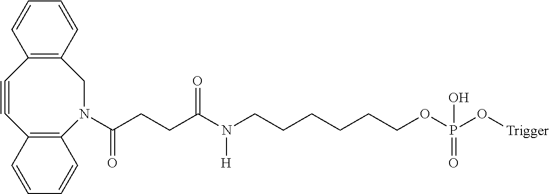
C12=C(N(C(CCC(N(CCCCCCOP(O[Trigger])(O)=O)[H])=O)=O)CC3=C(C#C1)C=CC=C3)C=CC=C2
